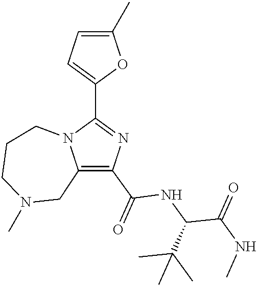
C1(C(=O)NC(C(NC)=O)C(C)(C)C)=C2N(C(C3=CC=C(C)O3)=N1)CCCN(C)C2
